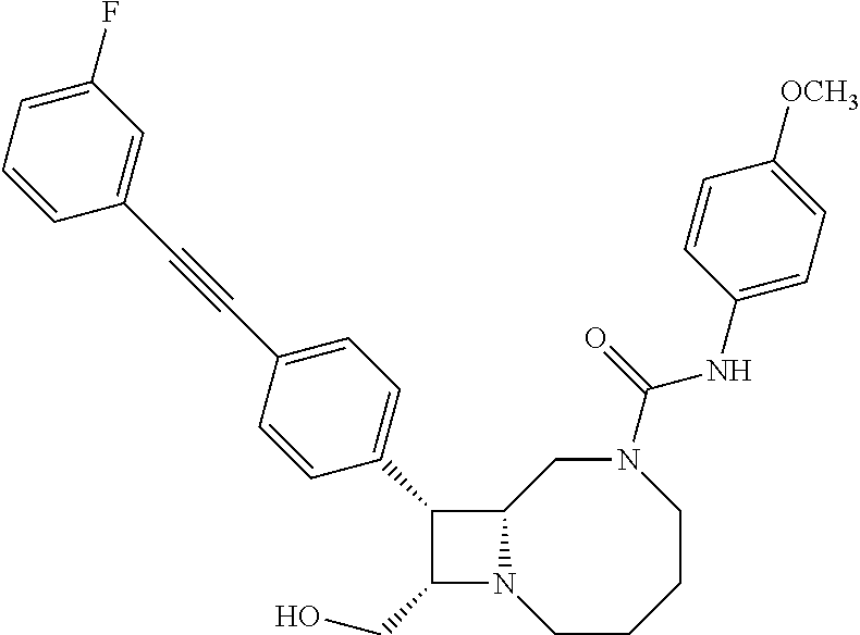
C1(CO)N2C(C1C1=CC=C(C#CC3=CC(F)=CC=C3)C=C1)CN(C(NC1=CC=C([OCH3])C=C1)=O)CCCC2
